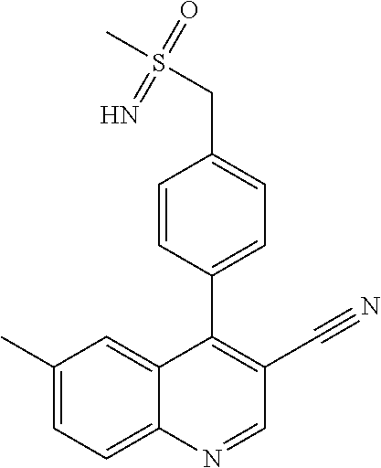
C1(C)=CC=C2C(=C1)C(C1=CC=C(CS(C)(=O)=N)C=C1)=C(C#N)C=N2
